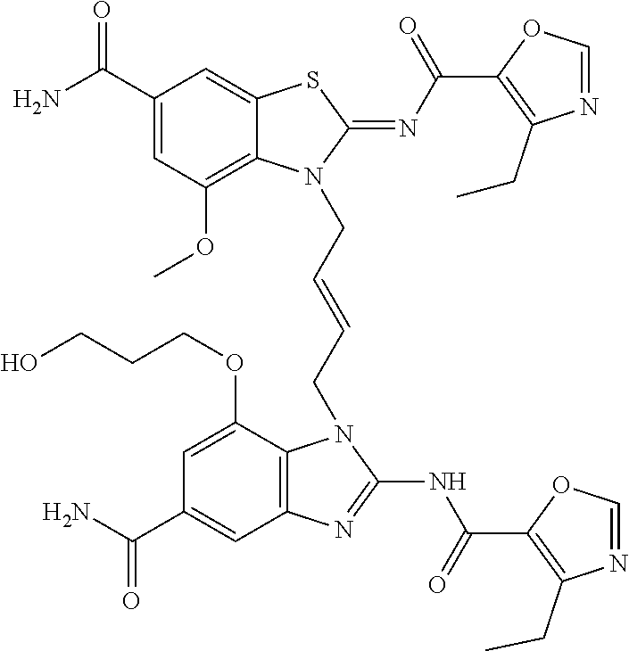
NC(C1=CC(OC)=C2C(=C1)SC(=NC(=O)C1=C(CC)N=CO1)N2CC=CCN1C2=C(C=C(C(N)=O)C=C2OCCCO)N=C1NC(=O)C1=C(CC)N=CO1)=O
